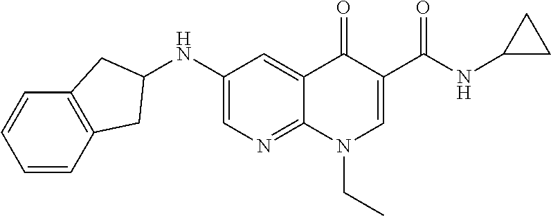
C1=CC2=C(C=C1)CC(NC1=CN=C3C(=C1)C(=O)C(C(NC1CC1)=O)=CN3CC)C2
